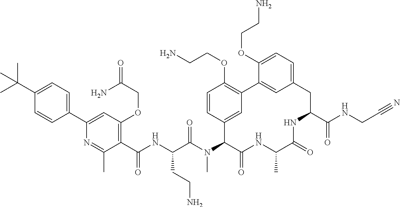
C1(C(NC(C(N(C2C(=O)NC(C)C(=O)NC(C(NCC#N)=O)CC3=CC=C(OCCN)C(=C3)C3=C(OCCN)C=CC2=C3)C)=O)CCN)=O)=C(OCC(=O)N)C=C(C2=CC=C(C(C)(C)C)C=C2)N=C1C
